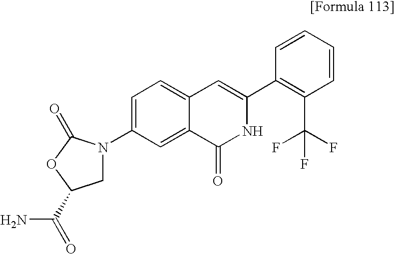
C1N(C2=CC=C3C(=C2)C(=O)NC(C2=C(C(F)(F)F)C=CC=C2)=C3)C(=O)OC1C(N)=O
